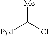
[Me]C(Cl)[Pyd]
